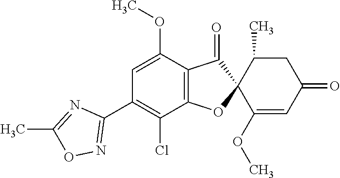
C1(OC)=CC(C2=NOC(C)=N2)=C(Cl)C2=C1C(=O)C1(O2)C(OC)=CC(=O)CC1C
